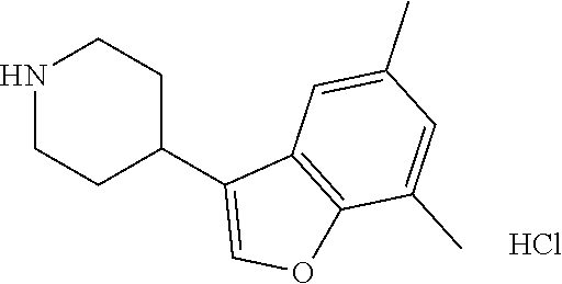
N1CCC(C2=COC3=C2C=C(C)C=C3C)CC1.Cl
